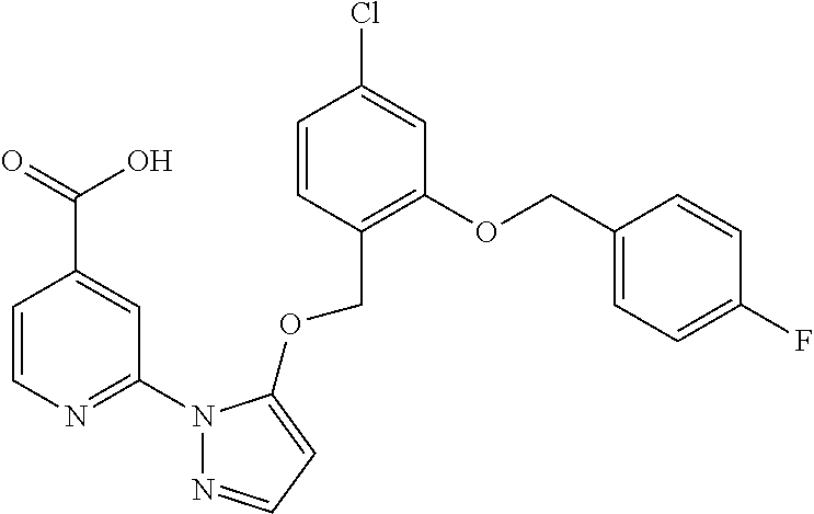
C1=CN=C(N2N=CC=C2OCC2=C(OCC3=CC=C(F)C=C3)C=C(Cl)C=C2)C=C1C(=O)O
